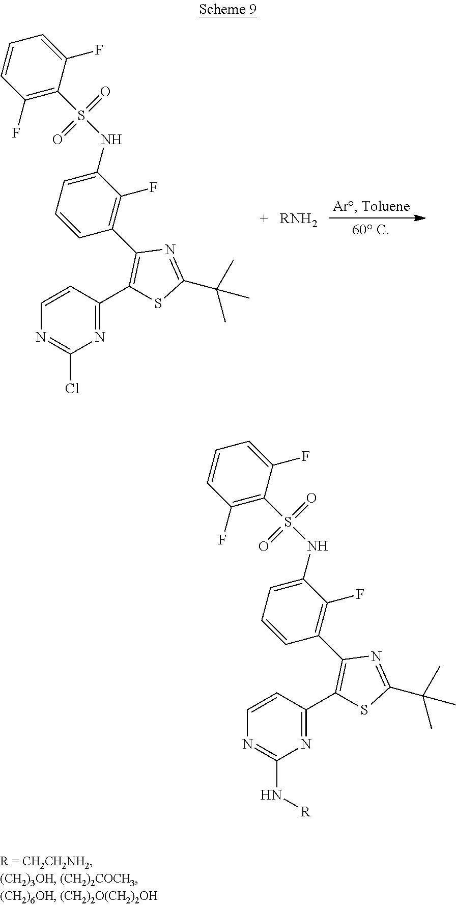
C1=CN=C(Cl)N=C1C1=C(C2=C(F)C(NS(C3=C(F)C=CC=C3F)(=O)=O)=CC=C2)N=C(C(C)(C)C)S1.[RNH2].C1=CN=C(N[R])N=C1C1=C(C2=C(F)C(NS(C3=C(F)C=CC=C3F)(=O)=O)=CC=C2)N=C(C(C)(C)C)S1
